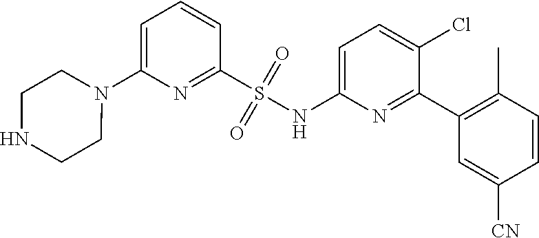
C1(S(NC2=CC=C(Cl)C(C3=C(C)C=CC([CN])=C3)=N2)(=O)=O)=NC(N2CCNCC2)=CC=C1
